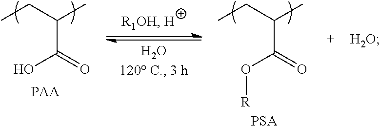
C(C)(CC)C(=O)O[R].[PSA].C(C)(CC)C(=O)O
